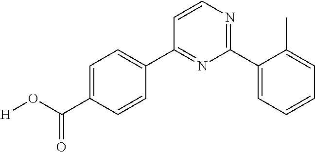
C1=C(C(O[H])=O)C=CC(C2=NC(C3=CC=CC=C3C)=NC=C2)=C1
